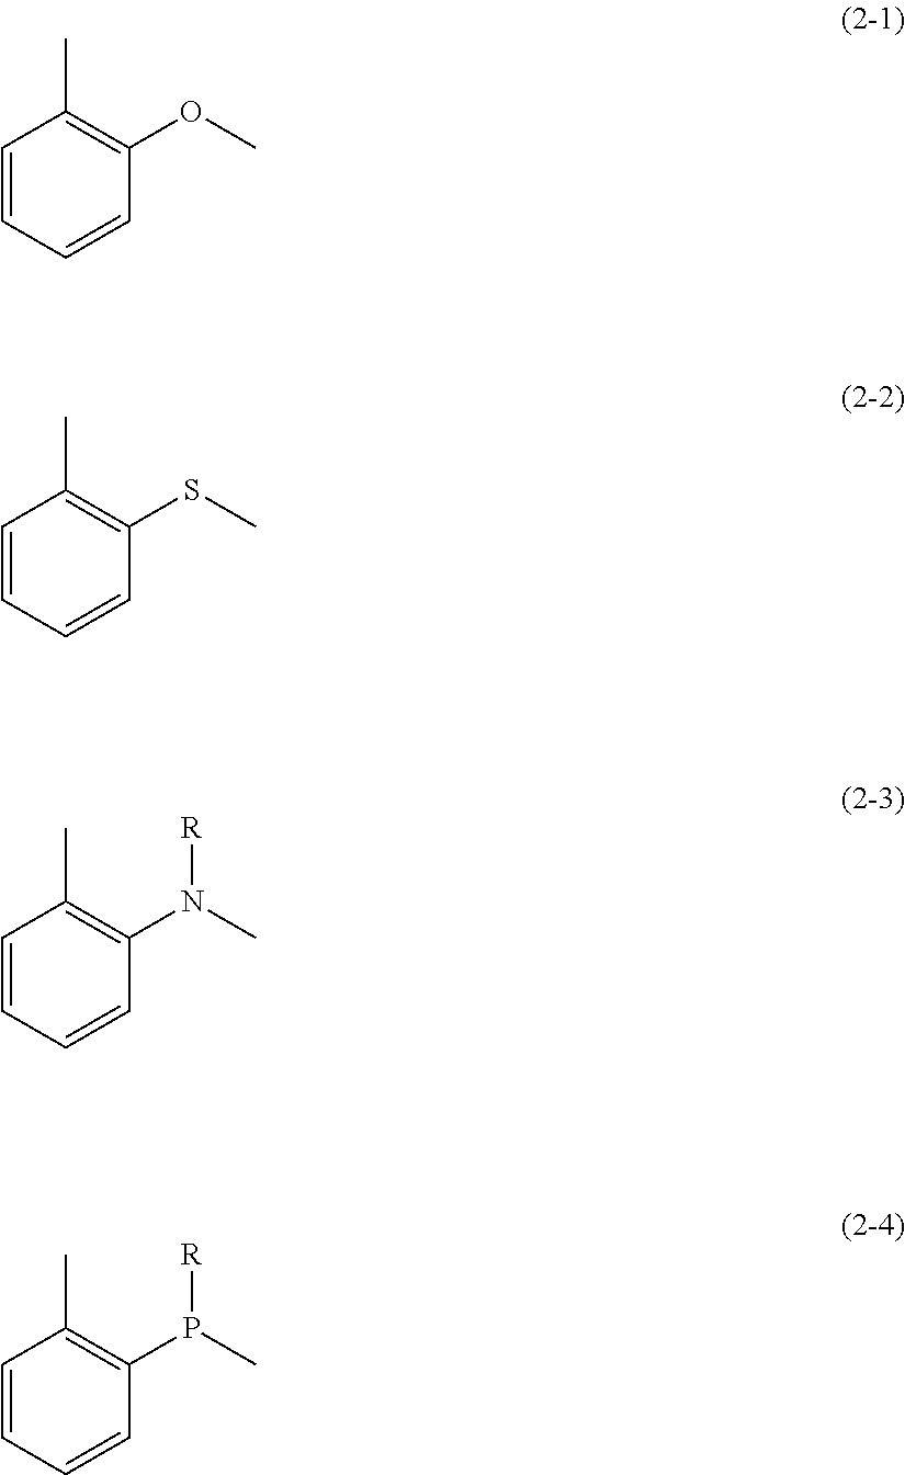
C1=CC=CC(OC)=C1C.C1=CC=CC(SC)=C1C.C1=CC=CC(N(C)[R])=C1C.C1=CC=CC(P(C)[R])=C1C
